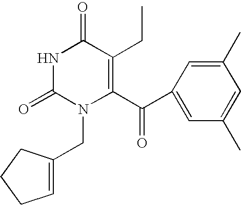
N1C(=O)N(CC2=CCCC2)C(C(C2=CC(C)=CC(C)=C2)=O)=C(CC)C1=O
